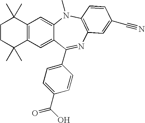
C1CC(C)(C)C2=C(C1(C)C)C=C1C(=C2)C(C2=CC=C(C(=O)O)C=C2)=NC2=C(N1C)C=CC(C#N)=C2
